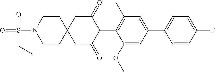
C1(OC)=CC(C2=CC=C(F)C=C2)=CC(C)=C1C1C(=O)CC2(CC1=O)CCN(S(CC)(=O)=O)CC2
